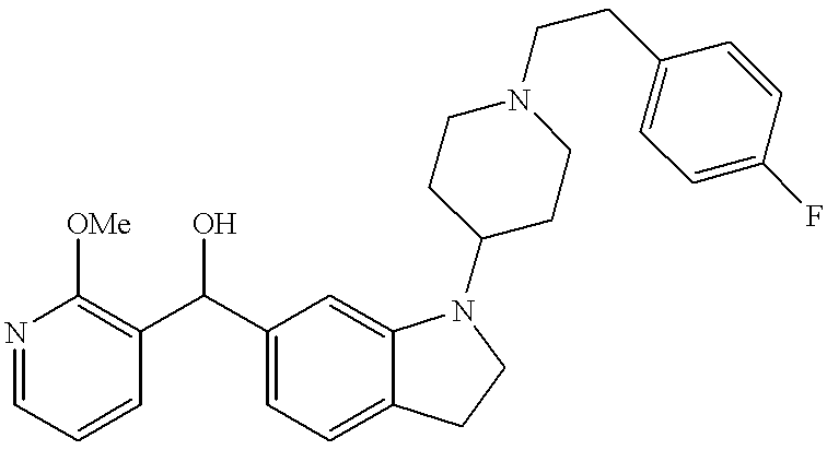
N1=CC=CC(C(C2=CC=C3C(=C2)N(C2CCN(CCC4=CC=C(F)C=C4)CC2)CC3)O)=C1[OMe]
